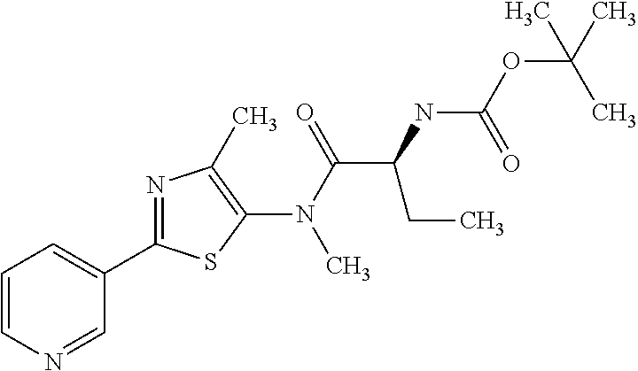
C1(C2=NC(C)=C(N(C)C(=O)C(NC(OC(C)(C)C)=O)CC)S2)=CC=CN=C1
